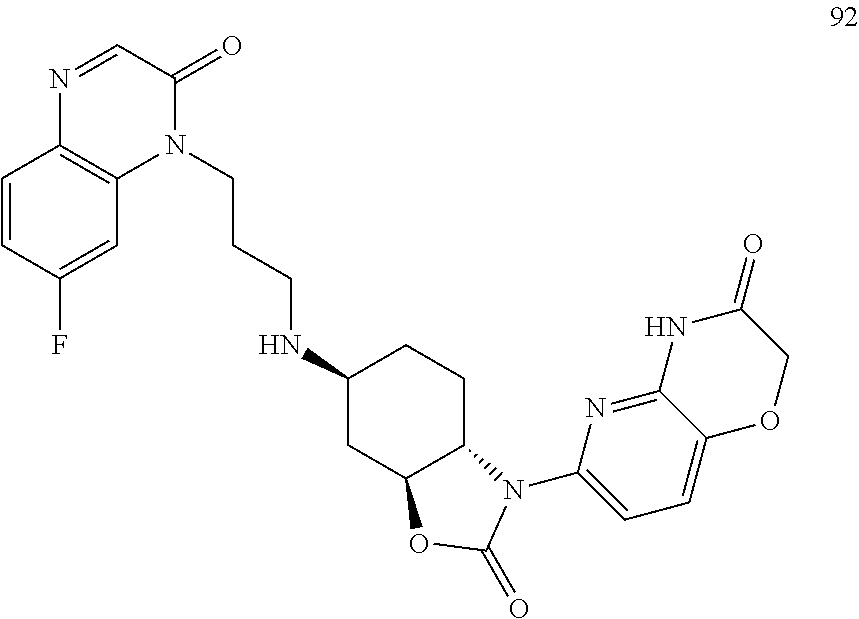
C(CCNC1CC2C(CC1)N(C1=CC=C3C(=N1)NC(=O)CO3)C(=O)O2)N1C(=O)C=NC2=C1C=C(F)C=C2
